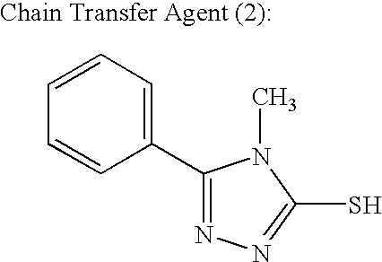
C1=CC=CC(C2=NN=C(S)N2C)=C1
